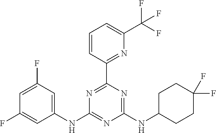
C1=C(F)C=C(NC2=NC(NC3CCC(F)(F)CC3)=NC(C3=NC(C(F)(F)F)=CC=C3)=N2)C=C1F
